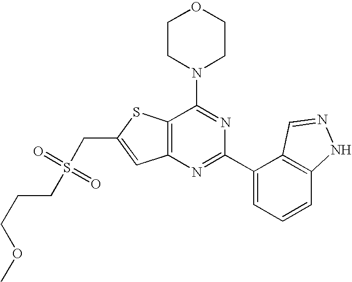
C1CN(C2=NC(C3=CC=CC4=C3C=NN4)=NC3=C2SC(CS(CCCOC)(=O)=O)=C3)CCO1
